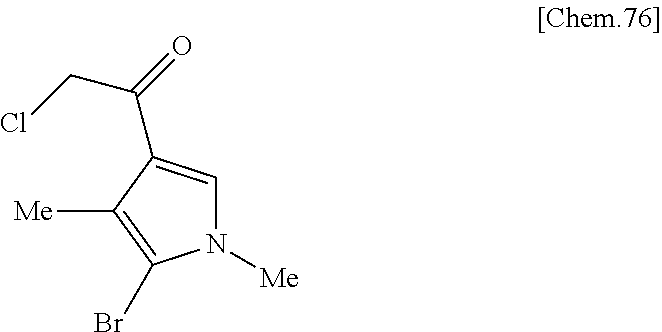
C(CCl)(=O)C1=CN([Me])C(Br)=C1[Me]
